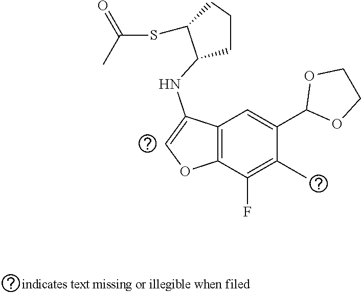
C12=C(C(F)=C(C)C(C3OCCO3)=C1)OC=C2NC1C(SC(C)=O)CCC1
